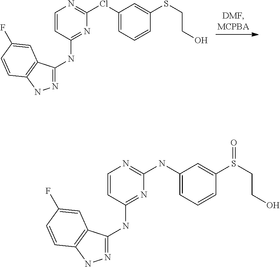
N1=C(NC2=NC(ClC3=CC=CC(SCCO)=C3)=NC=C2)C2=C(N1)C=CC(F)=C2.N1=C(NC2=NC(NC3=CC=CC(S(CCO)=O)=C3)=NC=C2)C2=C(N1)C=CC(F)=C2
